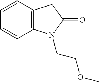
C12=C(C=CC=C1)CC(=O)N2CCOC
